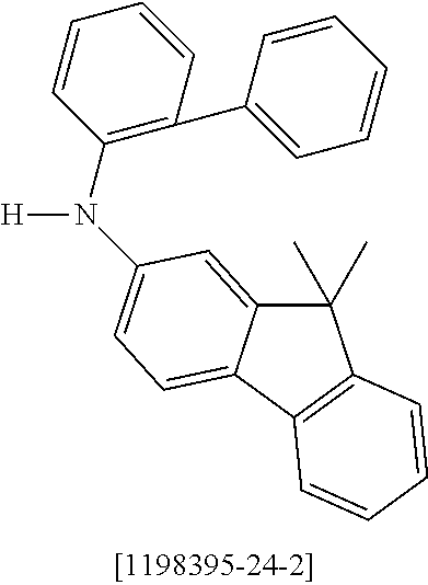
C1(C)(C)C2=CC(N([H])C3=C(C4=CC=CC=C4)C=CC=C3)=CC=C2C2=C1C=CC=C2
